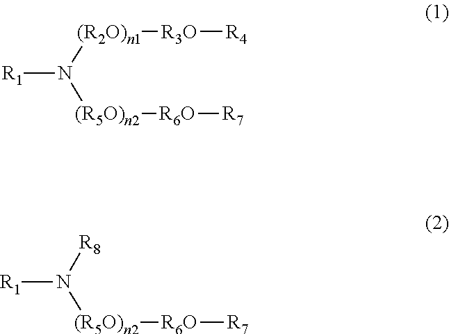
[R1]N([(R2O)n1][R3O][R4])[(R5O)n2][R6O][R7].[R1]N([(R5O)n2][R6O][R7])[R8]
